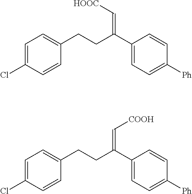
C1=CC(CCC(C2=CC=C([Ph])C=C2)=C[HOOC])=CC=C1Cl.C1=CC(CCC(C2=CC=C([Ph])C=C2)=C[COOH])=CC=C1Cl
